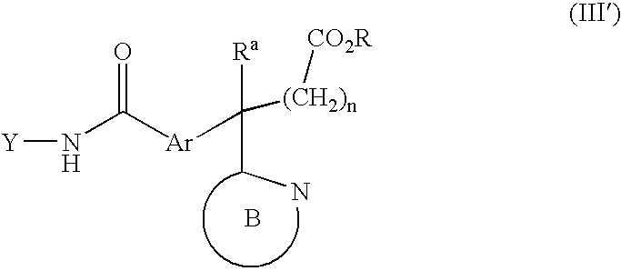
B.C(N)C([(CH2)n][CO2R])([Ra])[Ar]C(N[Y])=O
